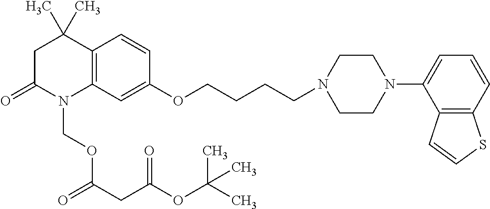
C1C(=O)N(COC(=O)CC(OC(C)(C)C)=O)C2=C(C1(C)C)C=CC(OCCCCN1CCN(C3=CC=CC4=C3C=CS4)CC1)=C2
